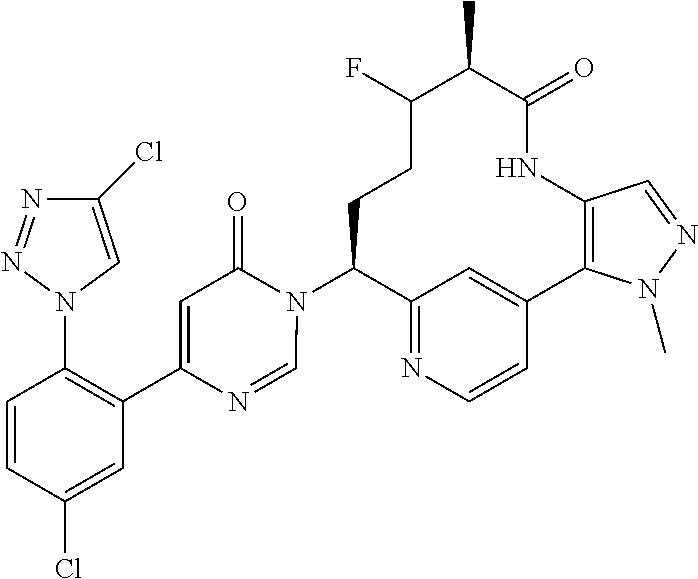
C12=NC=CC(=C1)C1=C(NC(=O)C(C)C(F)CCC2N2C(=O)C=C(C3=C(N4C=C(Cl)N=N4)C=CC(Cl)=C3)N=C2)C=NN1C
